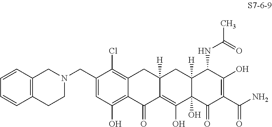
N1(CC2=CC(O)=C3C(=C2Cl)CC2([H])C(=C(O)C4(O)C([H])(C2)C(NC(=O)C)C(O)=C(C(N)=O)C4=O)C3=O)CCC2=C(C1)C=CC=C2
